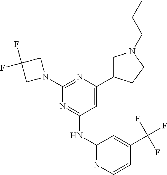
C1=C(C2CN(CCC)CC2)N=C(N2CC(F)(F)C2)N=C1NC1=NC=CC(C(F)(F)F)=C1
